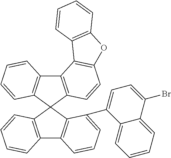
C12=C(C3(C4=C1C=CC=C4C1=CC=C(Br)C4=CC=CC=C14)C1=C(C4=C3C=CC=C4)C3=C(C=C1)OC1=C3C=CC=C1)C=CC=C2
